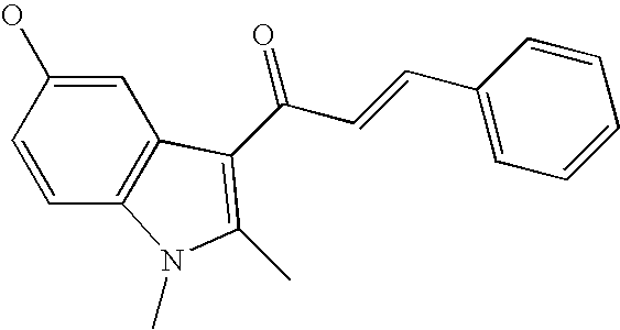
C1=CC(O)=CC2=C1N(C)C(C)=C2C(C=CC1=CC=CC=C1)=O
